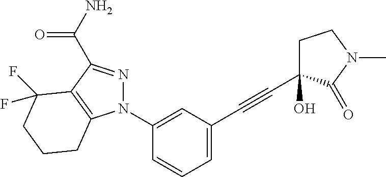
N1(C2=CC(C#CC3(O)CCN(C)C3=O)=CC=C2)N=C(C(=O)N)C2=C1CCCC2(F)F
